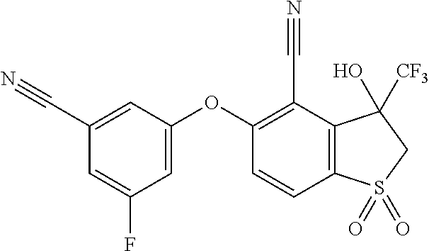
C1(C#N)=CC(OC2=C(C#N)C3=C(C=C2)S(=O)(=O)CC3([CF3])O)=CC(F)=C1
